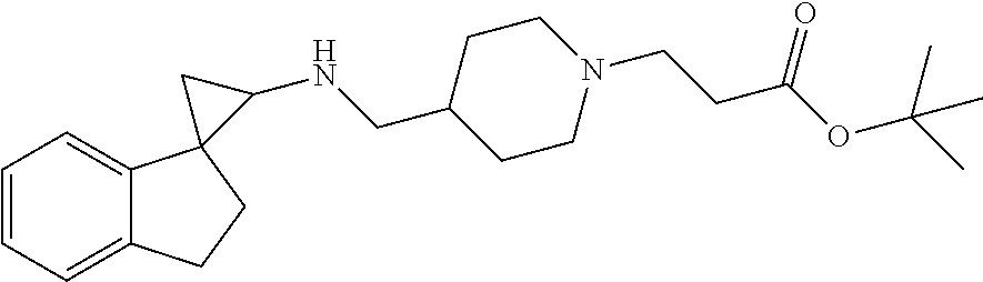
C1=CC=C2C(=C1)CCC21C(NCC2CCN(CCC(OC(C)(C)C)=O)CC2)C1
